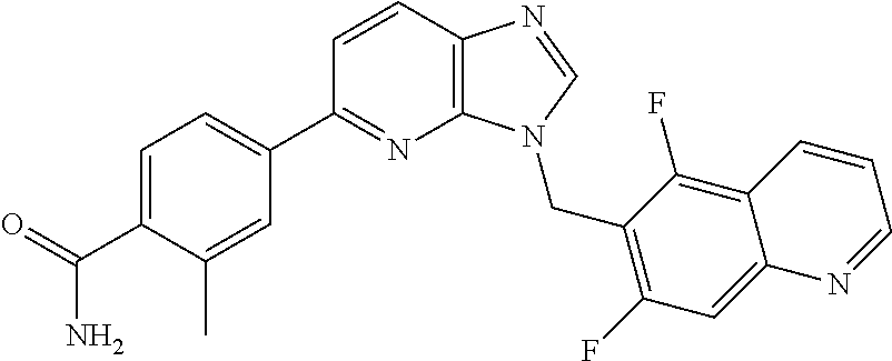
C1=CC2=C(N=C1C1=CC=C(C(=O)N)C(C)=C1)N(CC1=C(F)C=C3C(=C1F)C=CC=N3)C=N2
